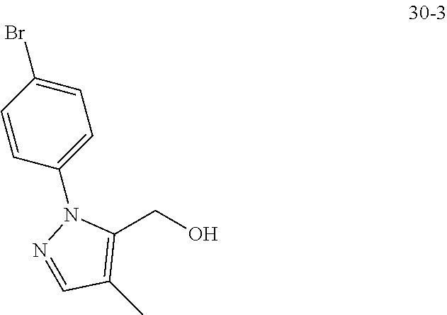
C1(CO)=C(C)C=NN1C1=CC=C(Br)C=C1
